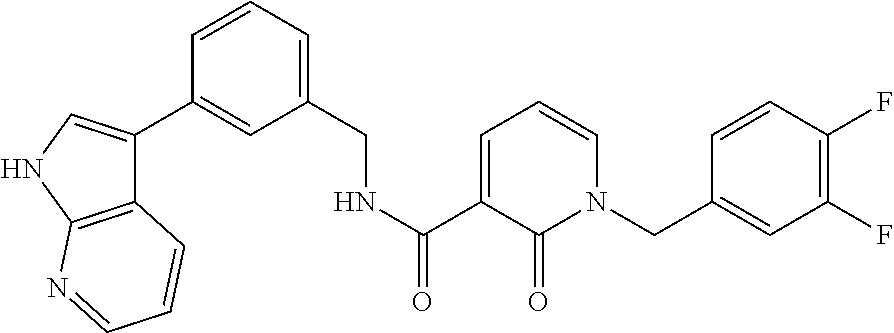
C(C1=CC=CN(CC2=CC(F)=C(F)C=C2)C1=O)(NCC1=CC=CC(C2=CNC3=C2C=CC=N3)=C1)=O
